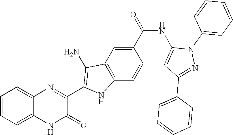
C1=C2C(=CC=C1)N=C(C1=C(N)C3=C(C=CC(C(=O)NC4=CC(C5=CC=CC=C5)=NN4C4=CC=CC=C4)=C3)N1)C(=O)N2
